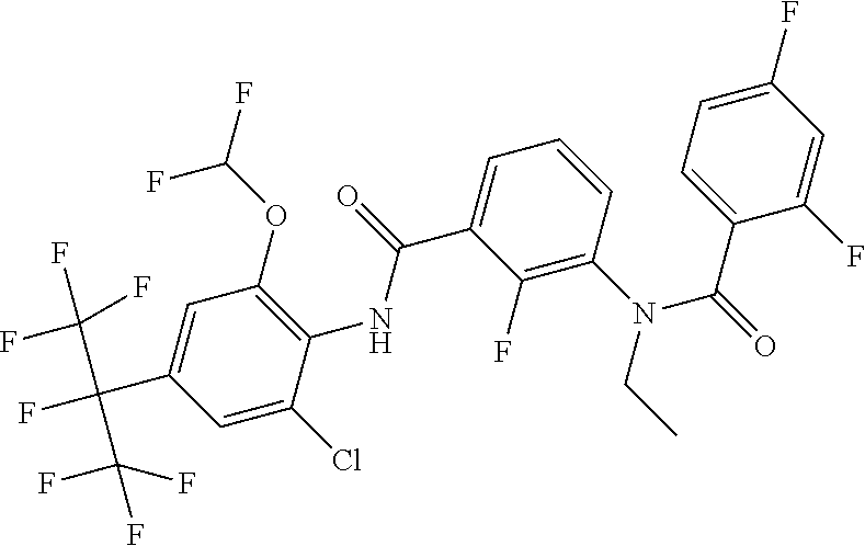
C1(F)=C(N(C(C2=CC=C(F)C=C2F)=O)CC)C=CC=C1C(NC1=C(OC(F)F)C=C(C(F)(C(F)(F)F)C(F)(F)F)C=C1Cl)=O
